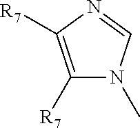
C1([R7])=C([R7])N=CN1C
